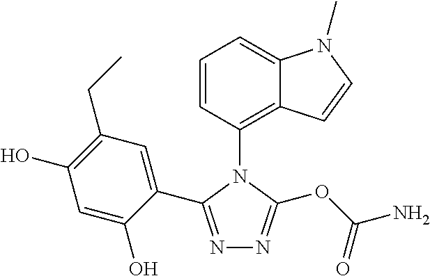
C1=CC(N2C(C3=CC(CC)=C(O)C=C3O)=NN=C2OC(N)=O)=C2C(=C1)N(C)C=C2
